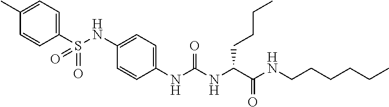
C1(C)=CC=C(S(NC2=CC=C(NC(NC(C(NCCCCCC)=O)CCCC)=O)C=C2)(=O)=O)C=C1
